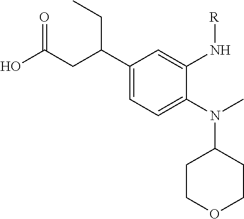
C1(C(CC(O)=O)CC)=CC=C(N(C)C2CCOCC2)C(N[R])=C1
